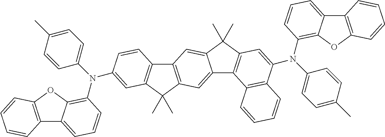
C12=C(C(C)(C)C3=C1C=CC(N(C1=CC=C(C)C=C1)C1=C4C(=CC=C1)C1=C(O4)C=CC=C1)=C3)C=C1C(=C2)C(C)(C)C2=C1C1=C(C(N(C3=CC=C(C)C=C3)C3=C4C(=CC=C3)C3=C(O4)C=CC=C3)=C2)C=CC=C1
